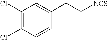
C1(Cl)=C(Cl)C=CC(CC[NCS])=C1
